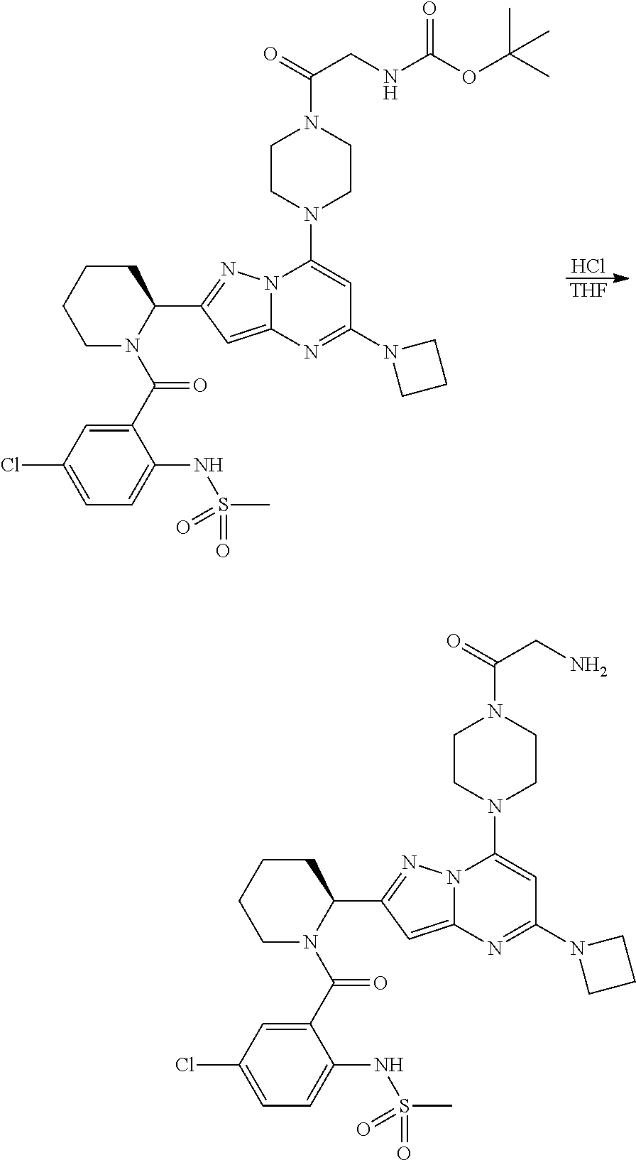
Cl.[THF].C1(C(N2C(C3=NN4C(=C3)N=C(N3CCC3)C=C4N3CCN(C(=O)CNC(OC(C)(C)C)=O)CC3)CCCC2)=O)=CC(Cl)=CC=C1NS(C)(=O)=O.C1(C(N2C(C3=NN4C(=C3)N=C(N3CCC3)C=C4N3CCN(C(=O)CN)CC3)CCCC2)=O)=CC(Cl)=CC=C1NS(C)(=O)=O
